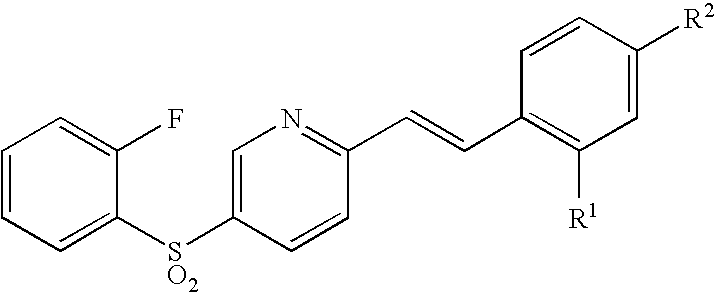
C1=CC=C([SO2]C2=CN=C(C=CC3=C([R1])C=C([R2])C=C3)C=C2)C(F)=C1
